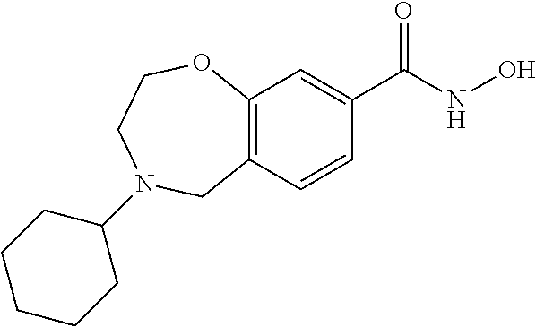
C12=C(C=CC(C(NO)=O)=C1)CN(C1CCCCC1)CCO2
